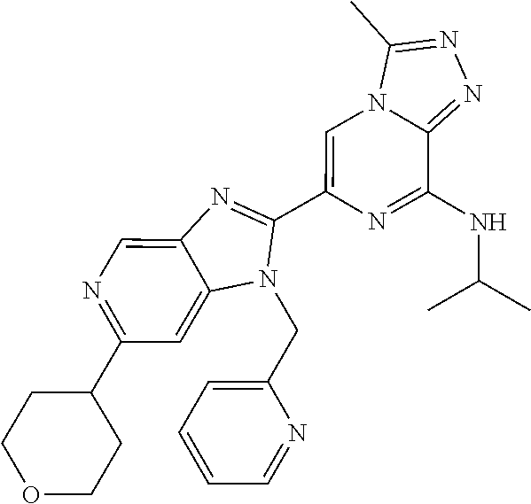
N1=C(C2CCOCC2)C=C2C(=C1)N=C(C1=CN3C(=NN=C3C)C(NC(C)C)=N1)N2CC1=CC=CC=N1
